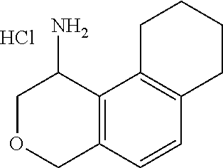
C12=C(C=CC3=C1CCCC3)COCC2N.Cl
